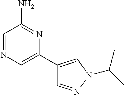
C1=NC=C(C2=CN(C(C)C)N=C2)N=C1N
